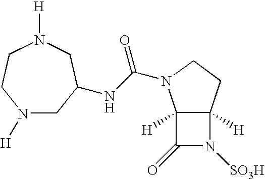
C12([H])C([H])(CCN1C(NC1CN([H])CCN([H])C1)=O)N([SO3H])C2=O
